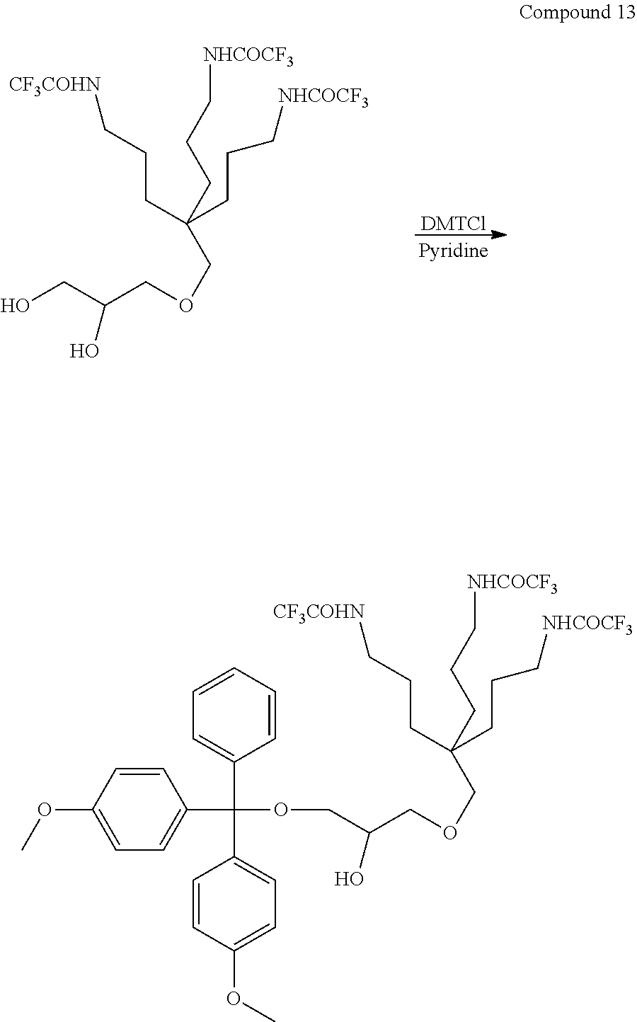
OCC(O)COCC(CCC[NHCOCF3])(CCC[NHCOCF3])CCC[CF3COHN].[DMTCl].C(C(O)COCC(CCC[NHCOCF3])(CCC[NHCOCF3])CCC[CF3COHN])OC(C1=CC=CC=C1)(C1=CC=C(OC)C=C1)C1=CC=C(OC)C=C1
